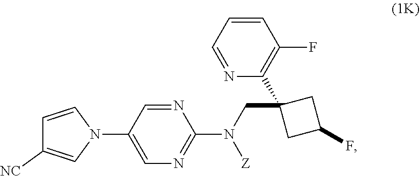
C1=CC=NC(C2(CN(C3=NC=C(N4C=CC([NC])=C4)C=N3)[Z])CC(F)C2)=C1F
